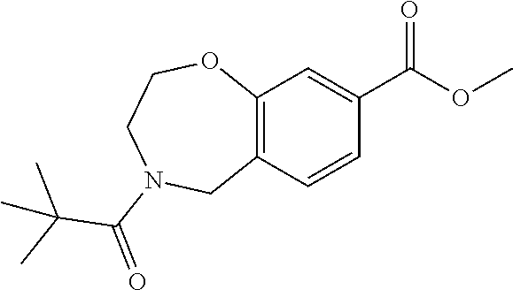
C12=C(OCCN(C(=O)C(C)(C)C)C1)C=C(C(OC)=O)C=C2
